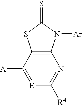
[E]1=C([A])C2=C(N=C1[R4])N([Ar])C(=S)S2
